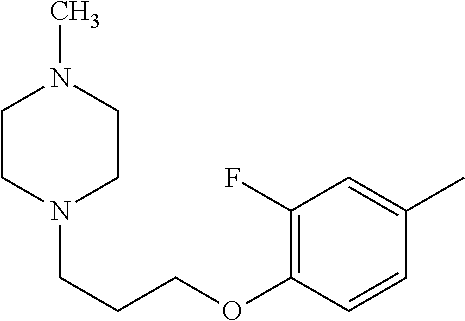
C1(F)=C(OCCCN2CCN(C)CC2)C=CC(C)=C1
